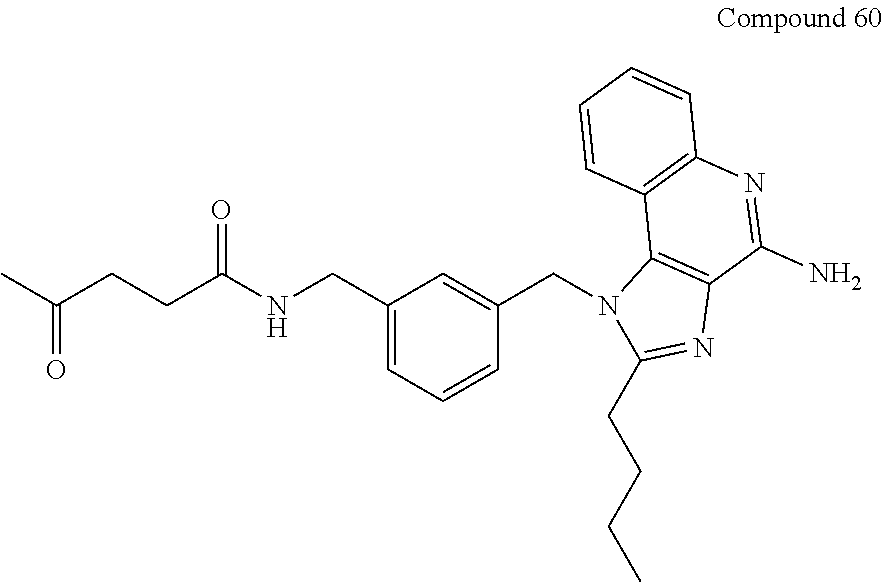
CC(CCC(NCC1=CC=CC(CN2C(CCCC)=NC3=C2C2=C(N=C3N)C=CC=C2)=C1)=O)=O
